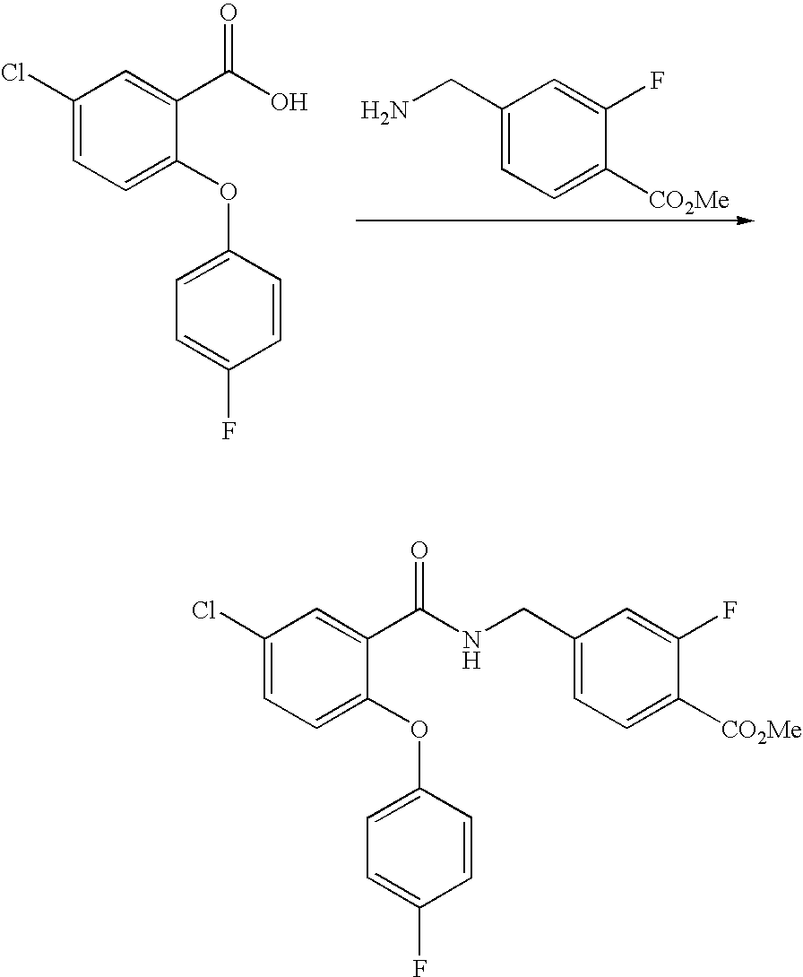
C1(CN)=CC=C([CO2Me])C(F)=C1.C1(Cl)=CC=C(OC2=CC=C(F)C=C2)C(C(O)=O)=C1.C1(Cl)=CC=C(OC2=CC=C(F)C=C2)C(C(NCC2=CC=C([CO2Me])C(F)=C2)=O)=C1
